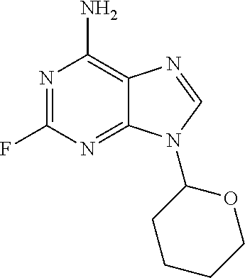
N1=C(F)N=C2C(=C1N)N=CN2C1OCCCC1
